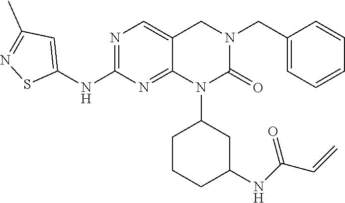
C1=C(CN2CC3=CN=C(NC4=CC(C)=NS4)N=C3N(C3CCCC(NC(C=C)=O)C3)C2=O)C=CC=C1
